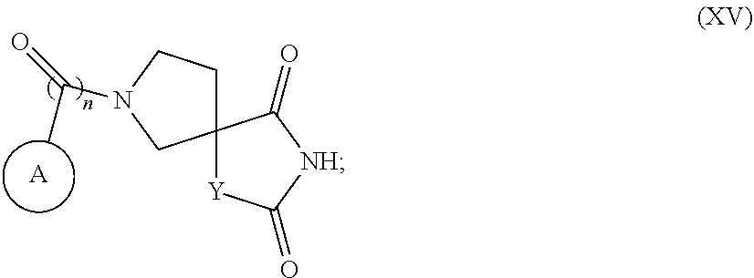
[A].C12(CCN(C(C)=O)C1)[Y]C(=O)[NH]C2=O
